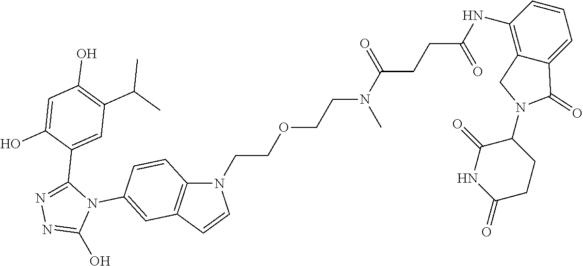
C1(N2C(=O)C3=CC=CC(NC(CCC(N(CCOCCN4C5=C(C=C4)C=C(N4C(C6=CC(C(C)C)=C(O)C=C6O)=NN=C4O)C=C5)C)=O)=O)=C3C2)C(=O)NC(=O)CC1
